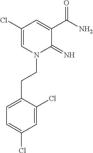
C1(Cl)=CN(CCC2=CC=C(Cl)C=C2Cl)C(=N)C(C(N)=O)=C1
